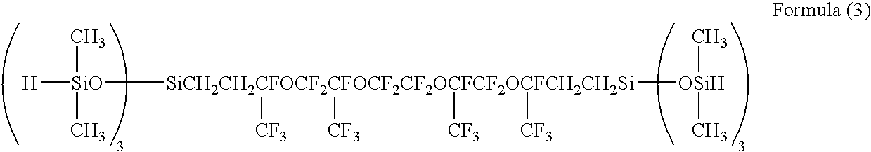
[SiO]([SiCH2CH2CFOCF2CFOCF2CF2OCFCF2OCFCH2CH2Si]([CF3])([CF3])([CF3])([CF3])[OSiH](C)C)(C)(C)[H]
